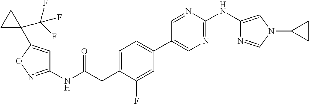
C1(NC(=O)CC2=CC=C(C3=CN=C(NC4=CN(C5CC5)C=N4)N=C3)C=C2F)=NOC(C2(C(F)(F)F)CC2)=C1
